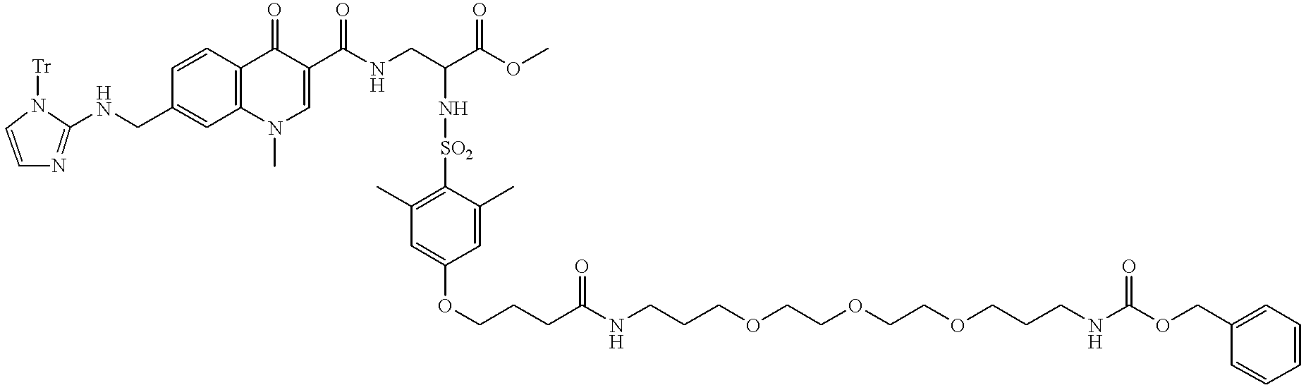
C1(C)=CC(OCCCC(NCCCOCCOCCOCCCNC(OCC2=CC=CC=C2)=O)=O)=CC(C)=C1[SO2]NC(C(OC)=O)CNC(=O)C1=CN(C)C2=C(C=CC(CNC3=NC=CN3[Tr])=C2)C1=O
